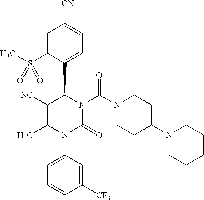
C1=C(S(C)(=O)=O)C(C2C([NC])=C(C)N(C3=CC=CC([CF3])=C3)C(=O)N2C(N2CCC(N3CCCCC3)CC2)=O)=CC=C1[CN]
